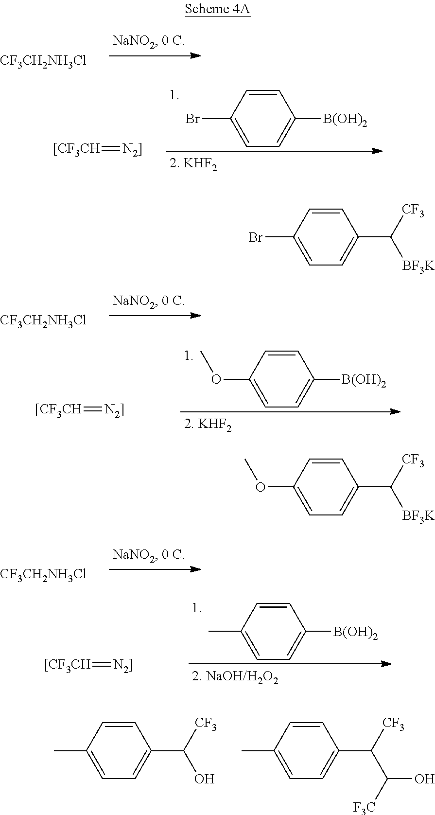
[CF3CH2NH3Cl].BrC1=CC=C([B(OH)2])C=C1.[[CF3CH]=[N2]].[CF3CH2NH3Cl].[CF3CH2NH3Cl].CC1=CC=C(C([CF3])O)C=C1.CC1=CC=C(C([CF3])C([F3C])O)C=C1.O(C1=CC=C([B(OH)2])C=C1)C.[[CF3CH]=[N2]].CC1=CC=C([B(OH)2])C=C1.[[CF3CH]=[N2]].BrC1=CC=C(C([CF3])[BF3K])C=C1.O(C1=CC=C(C([CF3])[BF3K])C=C1)C
